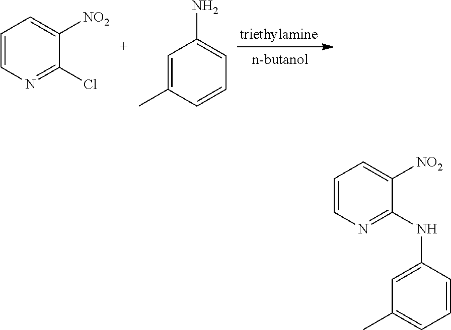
C1=CN=C(Cl)C([NO2])=C1.C1=C(C)C=CC=C1N.C1=CN=C(NC2=CC(C)=CC=C2)C([NO2])=C1
